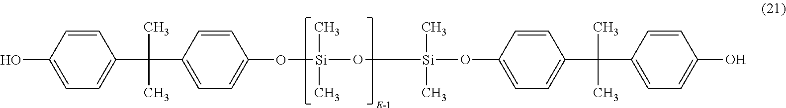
[Si](O[Si](C)(C)OC1=CC=C(C(C)(C)C2=CC=C(O)C=C2)C=C1)(OC1=CC=C(C(C)(C)C2=CC=C(O)C=C2)C=C1)(C)C
